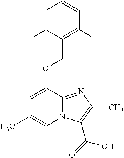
C1=C(F)C(COC2=CC(C)=CN3C2=NC(C)=C3C(=O)O)=C(F)C=C1
